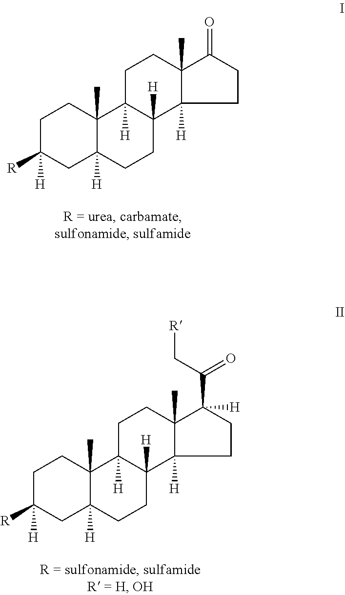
C1C([R])([H])CC2([H])C(C)(C1)C1([H])C([H])(CC2)C2([H])C(C)(CC1)C(=O)CC2.C1C([R])([H])CC2([H])C(C)(C1)C1([H])C([H])(CC2)C2([H])C(C)(CC1)C(C(C[R])=O)([H])CC2
